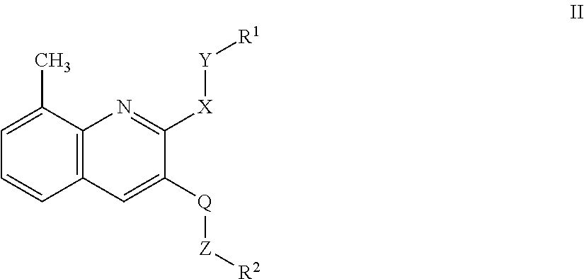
C12=C(C(C)=CC=C1)N=C([X][Y][R1])C([Q][Z][R2])=C2
